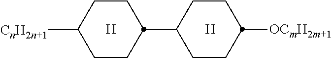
[OCmH2m+1]C1CCC(C2CCC([CnH2n+1])CC2)CC1.[H].[H]
